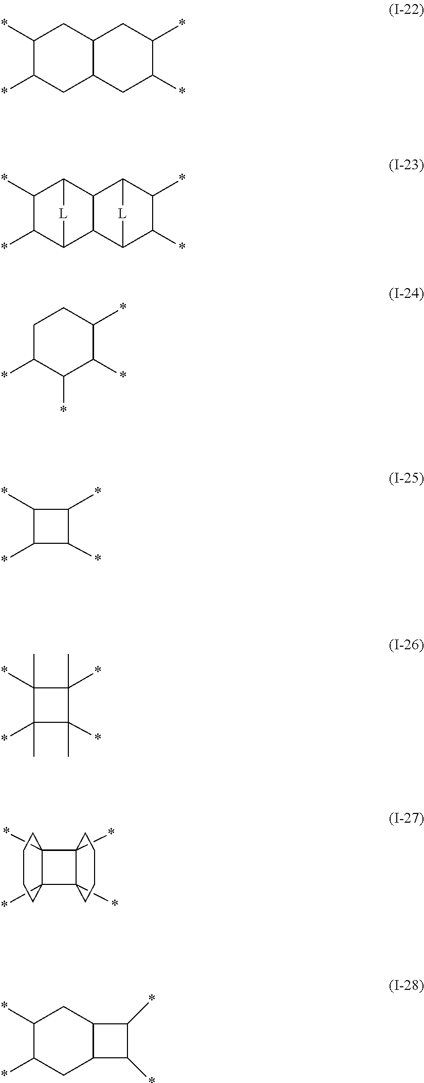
C1(*)C(*)CC2C(C1)CC(*)C(*)C2.C1(*)C(*)C2C3C(C1[L]2)C1C(*)C(*)C3[L]1.*C1CCC(*)C(*)C1*.C1(*)C(*)C(*)C1*.C1(*)(C)C(*)(C)C(*)(C)C1(*)C.*C12C(*)(CCCC1)C1(*)C2(*)CCCC1.C1(*)C(*)CC2C(C1)C(*)C2*
